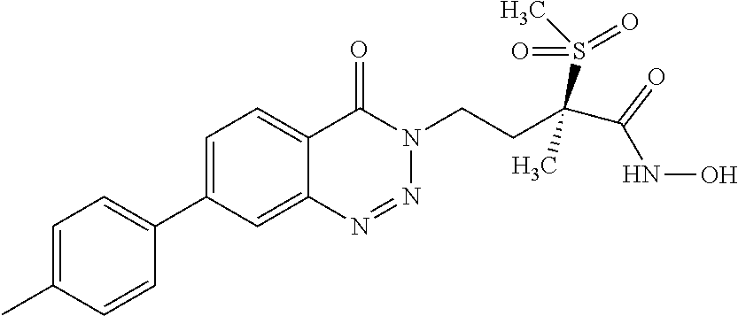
C1=C(C)C=CC(C2=CC=C3C(=C2)N=NN(CCC(S(C)(=O)=O)(C)C(NO)=O)C3=O)=C1
